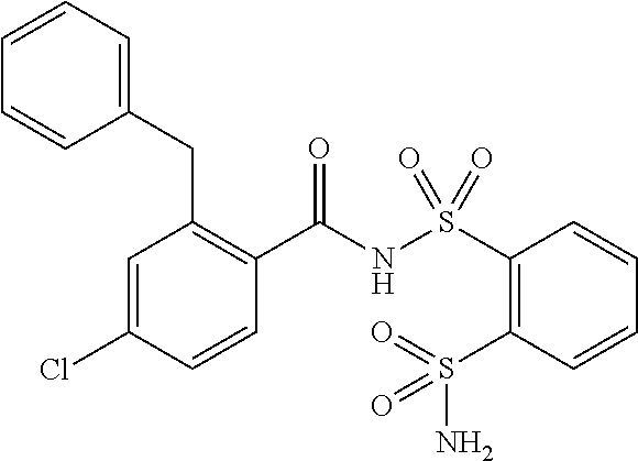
C1=C(Cl)C=CC(C(NS(C2=C(S(=O)(N)=O)C=CC=C2)(=O)=O)=O)=C1CC1=CC=CC=C1
